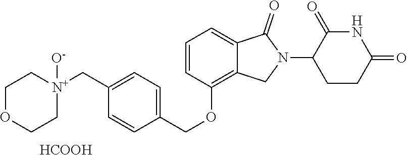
C1=CC(OCC2=CC=C(C[N+]3([O-])CCOCC3)C=C2)=C2C(=C1)C(=O)N(C1CCC(=O)NC1=O)C2.[HCOOH]
